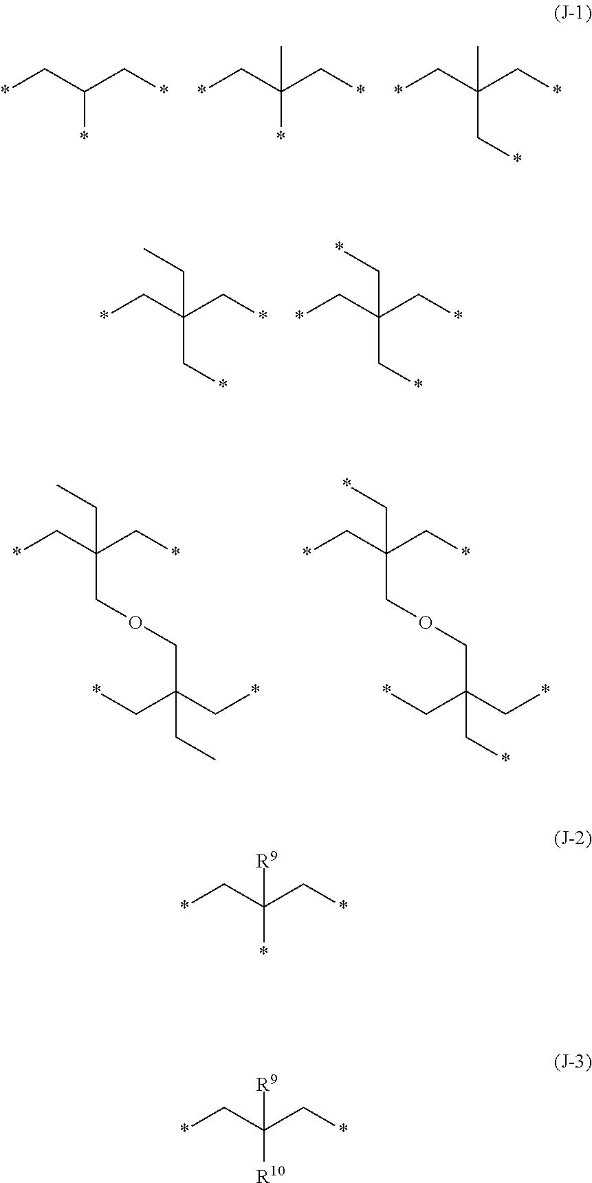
*CC(C*)*.*CC(C*)(*)C.*CC(C*)(C*)C.*CC(C*)(C*)CC.*CC(C*)(C*)C*.*CC(C*)(COCC(CC)(C*)C*)CC.*CC(C*)(COCC(C*)(C*)C*)C*.*CC(C*)(*)[R9].*CC(C*)([R10])[R9]
